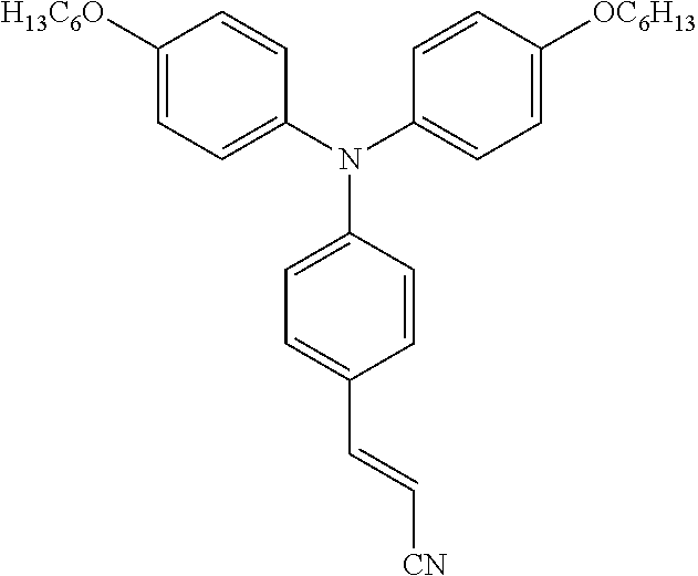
[OC6H13]C1=CC=C(N(C2=CC=C(C=C[CN])C=C2)C2=CC=C([H13C6O])C=C2)C=C1
